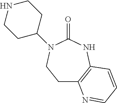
C1C2=C(NC(=O)N(C3CCNCC3)C1)C=CC=N2
